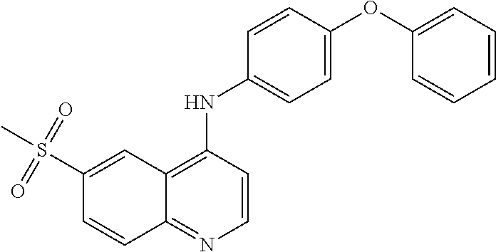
S(C1=CC2=C(NC3=CC=C(OC4=CC=CC=C4)C=C3)C=CN=C2C=C1)(C)(=O)=O
